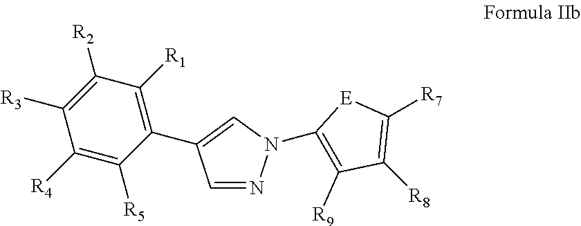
C1=NN(C2=C([R9])C([R8])=C([R7])[E]2)C=C1C1=C([R1])C([R2])=C([R3])C([R4])=C1[R5]
